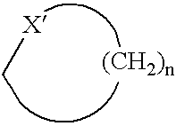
C[X]
